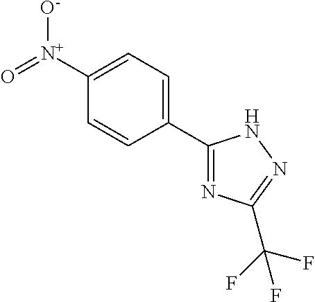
C1(C2=NC(C(F)(F)F)=NN2)=CC=C([N+](=O)[O-])C=C1
